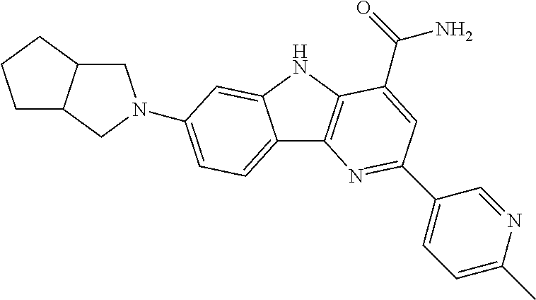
C12=CC=C(N3CC4C(C3)CCC4)C=C1NC1=C2N=C(C2=CC=C(C)N=C2)C=C1C(=O)N
